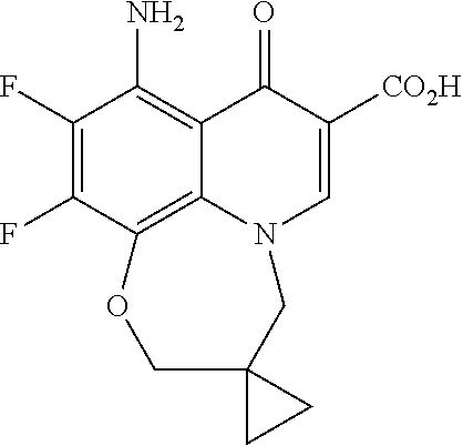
C1(F)=C(F)C2=C3C(=C1N)C(=O)C([CO2H])=CN3CC1(CO2)CC1
